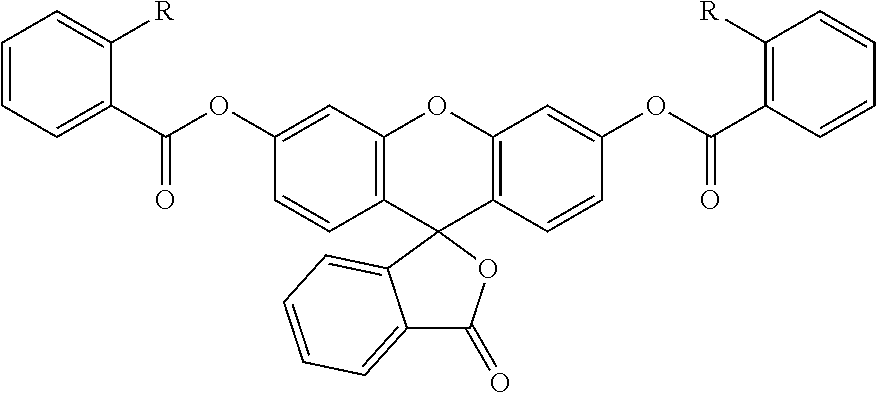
C1(OC(=O)C2=CC=CC=C2[R])=CC2=C(C=C1)C1(C3=C(O2)C=C(OC(=O)C2=C([R])C=CC=C2)C=C3)C2=CC=CC=C2C(=O)O1
